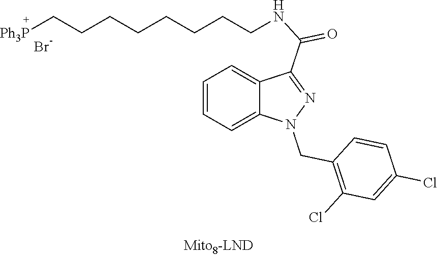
Br.C1=CC=C2C(=C1)C(C(=O)NCCCCCCCC[Ph3P])=NN2CC1=C(Cl)C=C(Cl)C=C1
